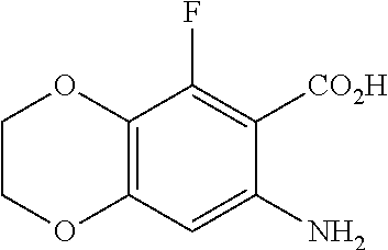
C12=C(C=C(N)C([CO2H])=C1F)OCCO2
